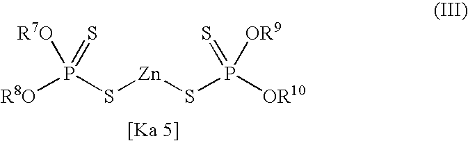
[R8O]P(S[Zn]SP([OR10])([OR9])=S)(=S)[R7O]
